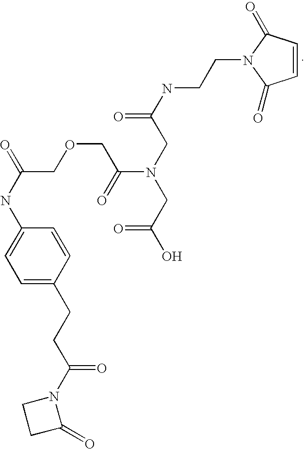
C1=CC(=O)N(CCNC(CN(C(COCC(=O)NC2=CC=C(CCC(N3CCC3=O)=O)C=C2)=O)CC(=O)O)=O)C1=O
